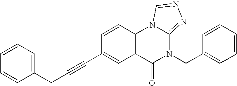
C1=CC=CC(CC#CC2=CC3=C(C=C2)N2C(=NN=C2)N(CC2=CC=CC=C2)C3=O)=C1
